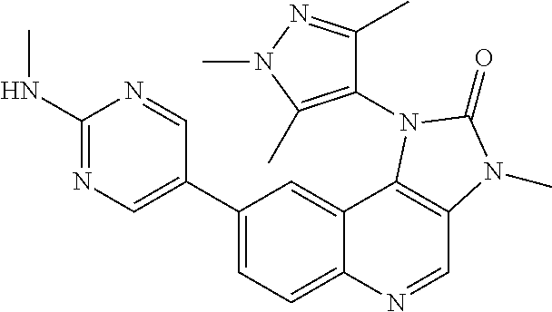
C1(NC)=NC=C(C2=CC=C3C(=C2)C2=C(C=N3)N(C)C(=O)N2C2=C(C)N(C)N=C2C)C=N1
